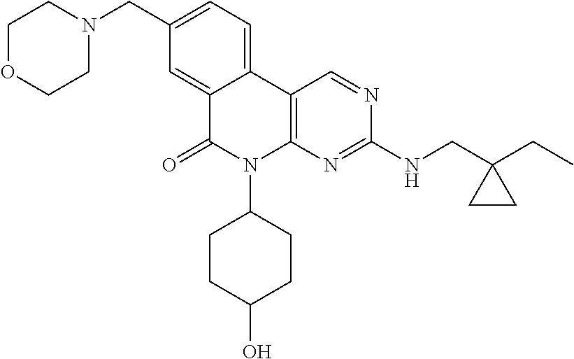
C1(CN2CCOCC2)=CC=C2C(=C1)C(=O)N(C1CCC(O)CC1)C1=C2C=NC(NCC2(CC)CC2)=N1
